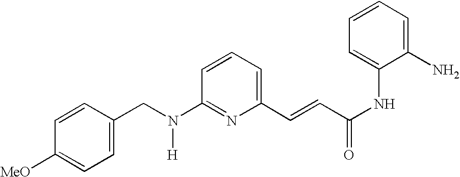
C1=CC([MeO])=CC=C1CN(C1=NC(C=CC(NC2=CC=CC=C2N)=O)=CC=C1)[H]
